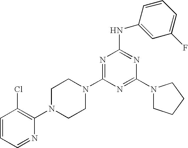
C1=CC=NC(N2CCN(C3=NC(NC4=CC(F)=CC=C4)=NC(N4CCCC4)=N3)CC2)=C1Cl
